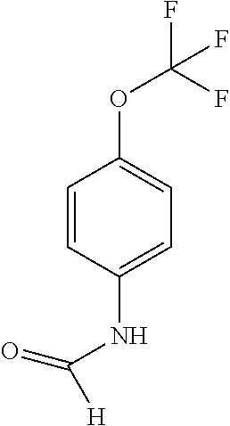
C1=CC(NC([H])=O)=CC=C1OC(F)(F)F
